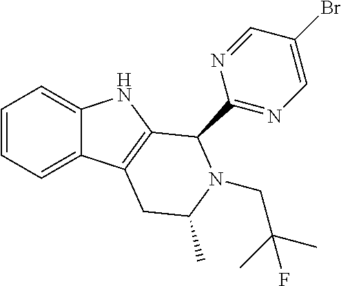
C1=CC=C2C(=C1)NC1=C2CC(C)N(CC(C)(C)F)C1C1=NC=C(Br)C=N1
